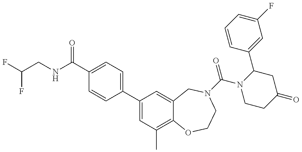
FC(F)CNC(=O)C1=CC=C(C2=CC(C)=C3C(=C2)CN(C(=O)N2CCC(=O)CC2C2=CC(F)=CC=C2)CCO3)C=C1
